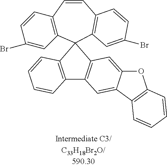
C1=CC2=C(C=C1Br)C1(C3=C(C=C2)C=CC(Br)=C3)C2=C(C=C3C(=C2)OC2=C3C=CC=C2)C2=C1C=CC=C2
